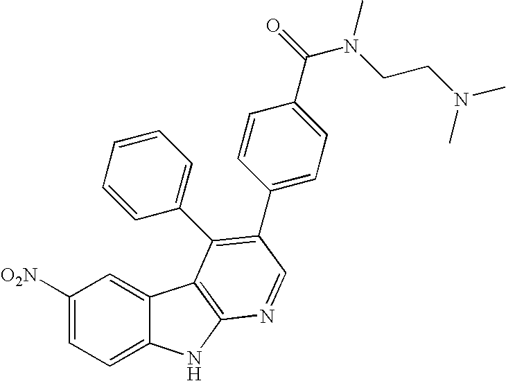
C1([O2N])=CC=C2C(=C1)C1=C(N2)N=CC(C2=CC=C(C(=O)N(CCN(C)C)C)C=C2)=C1C1=CC=CC=C1
